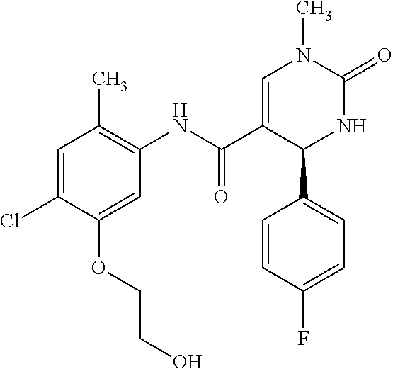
ClC1=CC(C)=C(NC(C2=CN(C)C(=O)NC2C2=CC=C(F)C=C2)=O)C=C1OCCO
